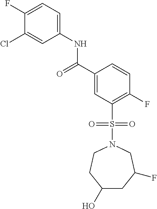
C(C1=CC(S(N2CC(F)CC(O)CC2)(=O)=O)=C(F)C=C1)(=O)NC1=CC=C(F)C(Cl)=C1
